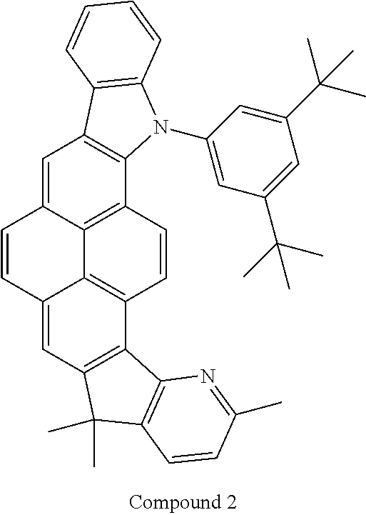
C1=C2C3=C(C4=C1C1=C(N4C4=CC(C(C)(C)C)=CC(C(C)(C)C)=C4)C=CC=C1)C=CC1=C3C(=CC3=C1C1=C(C3(C)C)C=CC(C)=N1)C=C2
